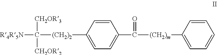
C1=CC([(CH2)2]C([R4R5N])([CH2OR3])[CH2OR2])=CC=C1C([(CH2)m]C1=CC=CC=C1)=O
